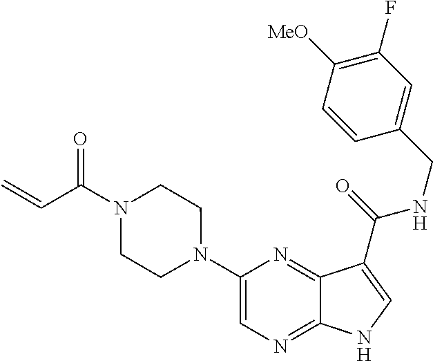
C1(N2CCN(C(C=C)=O)CC2)=CN=C2C(=N1)C(C(=O)NCC1=CC(F)=C([MeO])C=C1)=CN2
